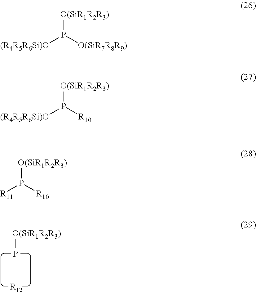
[O(SiR1R2R3)]P.[R12].[O(SiR1R2R3)]P([(R4R5R6Si)O])[O(SiR7R8R9)].[O(SiR1R2R3)]P([(R4R5R6Si)O])[R10].[O(SiR1R2R3)]P([R11])[R10]
